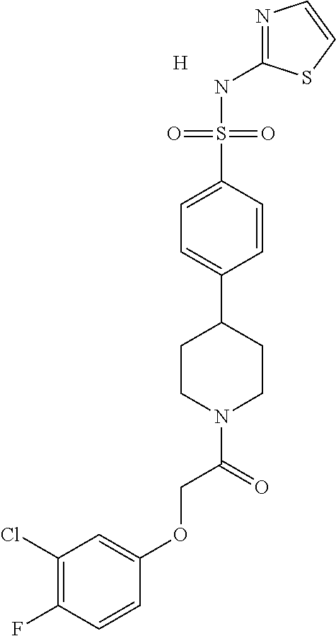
C1(Cl)=C(F)C=CC(OCC(N2CCC(C3=CC=C(S(NC4=NC=CS4)(=O)=O)C=C3)CC2)=O)=C1.[H]
